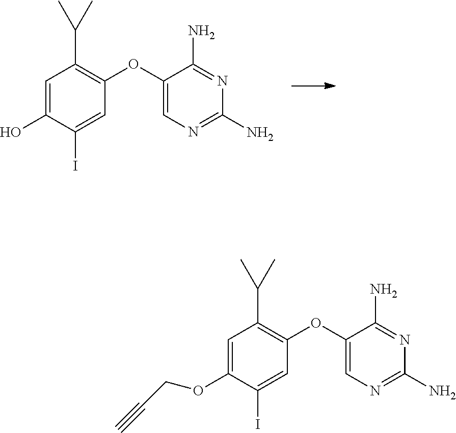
N1=C(N)C(OC2=C(C(C)C)C=C(O)C(I)=C2)=CN=C1N.N1=C(N)C(OC2=C(C(C)C)C=C(OCC#C)C(I)=C2)=CN=C1N
